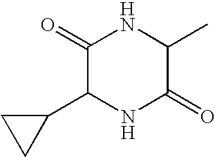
C1(=O)C(C2CC2)NC(=O)C(C)N1
